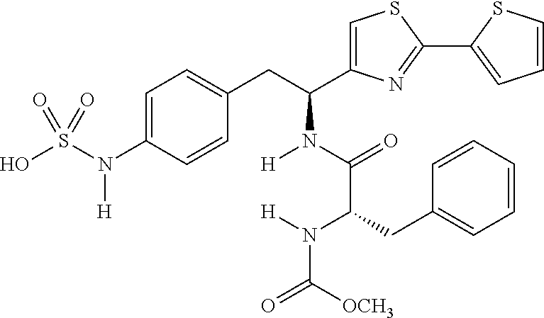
C1=C(N(S(O)(=O)=O)[H])C=CC(CC(N([H])C(C(N([H])C(=O)[OCH3])CC2=CC=CC=C2)=O)C2=CSC(C3=CC=CS3)=N2)=C1
